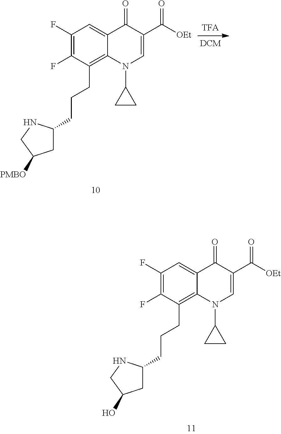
C1(F)=C(F)C(CCCC2CC(O)CN2)=C2C(=C1)C(=O)C(C([OEt])=O)=CN2C1CC1.C1(F)=C(F)C(CCCC2CC([PMBO])CN2)=C2C(=C1)C(=O)C(C([OEt])=O)=CN2C1CC1
